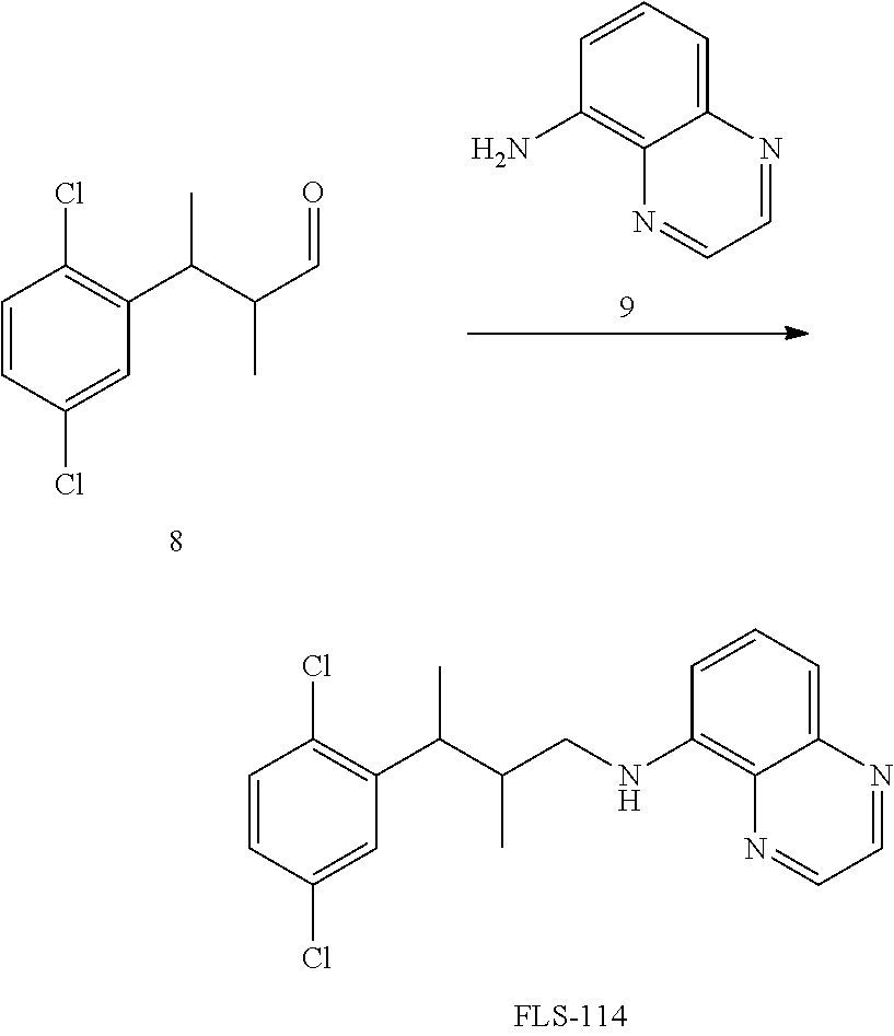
C12=CC=CC(N)=C1N=CC=N2.C1=C(Cl)C=CC(Cl)=C1C(C(C=O)C)C.C1=C(Cl)C=CC(Cl)=C1C(C(CNC1=C2C(=CC=C1)N=CC=N2)C)C
